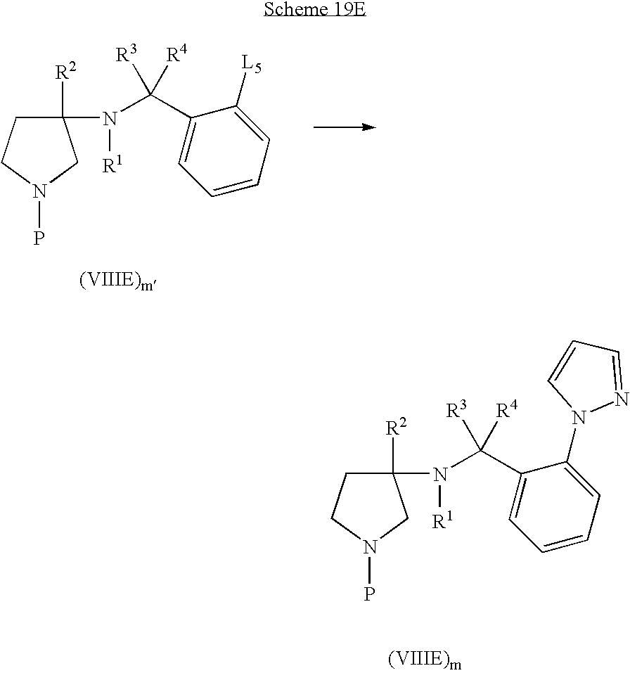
C1C([R2])(N([R1])C(C2=CC=CC=C2[L5])([R3])[R4])CN(P)C1.C1C([R2])(N([R1])C(C2=CC=CC=C2N2N=CC=C2)([R3])[R4])CN(P)C1
